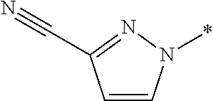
C1=CN(*)N=C1C#N
